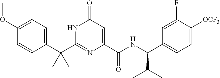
C(C1=CC=C(OC)C=C1)(C1=NC(C(NC(C2=CC=C([OCF3])C(F)=C2)C(C)C)=O)=CC(=O)N1)(C)C
